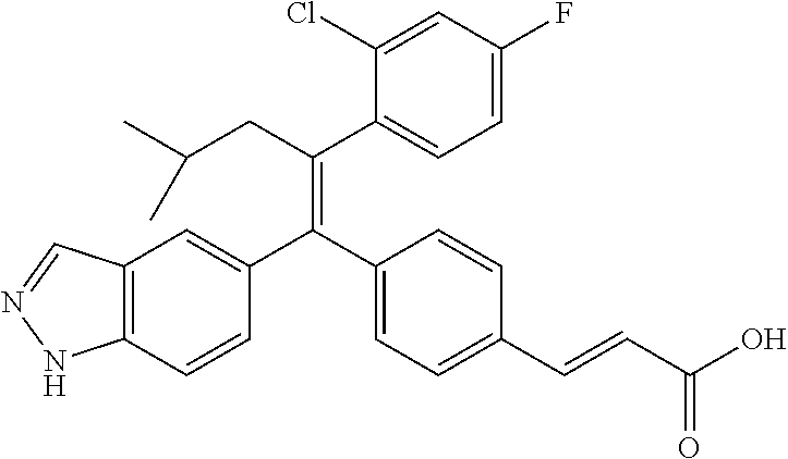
C12=C(C=CC(C(C3=CC=C(C=CC(O)=O)C=C3)=C(CC(C)C)C3=CC=C(F)C=C3Cl)=C1)NN=C2
